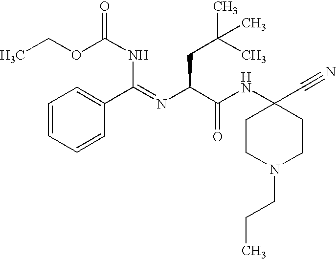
O(C(NC(C1=CC=CC=C1)=NC(C(NC1(C#N)CCN(CCC)CC1)=O)CC(C)(C)C)=O)CC
